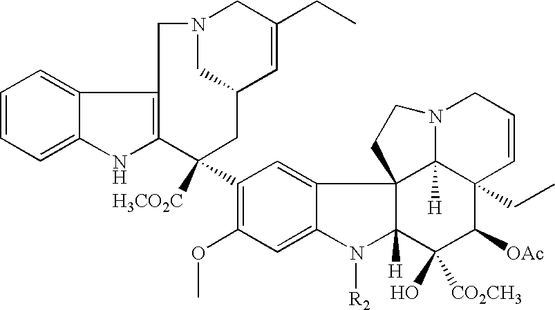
C1=C2C(=CC=C1)NC1=C2CN2CC(C=C(CC)C2)CC1([H3CO2C])C1=C(OC)C=C2C(=C1)C13C([H])(N2[R2])C(O)([CO2CH3])C([OAc])C2(CC)C1([H])N(CC=C2)CC3
